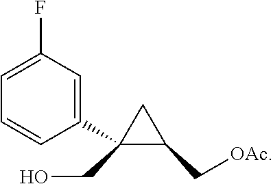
C1(CO)(C2=CC(F)=CC=C2)C(C[OAc])C1
